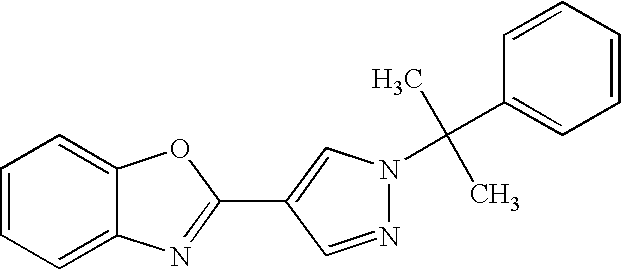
N1=CC(C2=NC3=CC=CC=C3O2)=CN1C(C1=CC=CC=C1)(C)C
